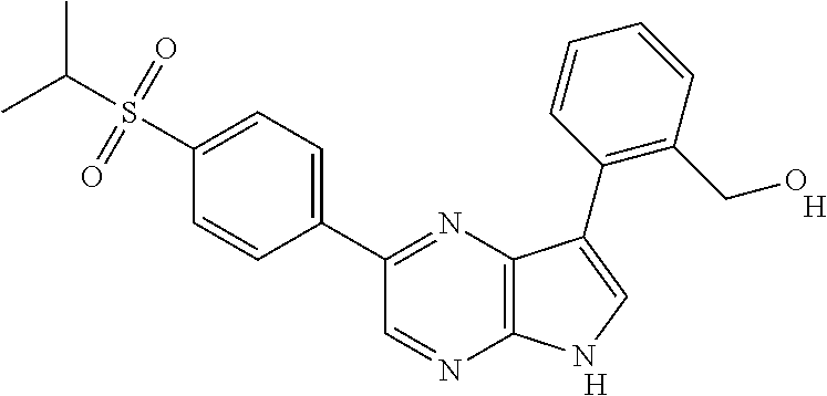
C1(C2=NC3=C(N=C2)NC=C3C2=C(CO)C=CC=C2)=CC=C(S(C(C)C)(=O)=O)C=C1.[H].[H]
